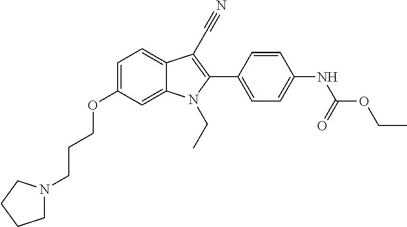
C1=C(OCCCN2CCCC2)C=C2C(=C1)C(C#N)=C(C1=CC=C(NC(OCC)=O)C=C1)N2CC
